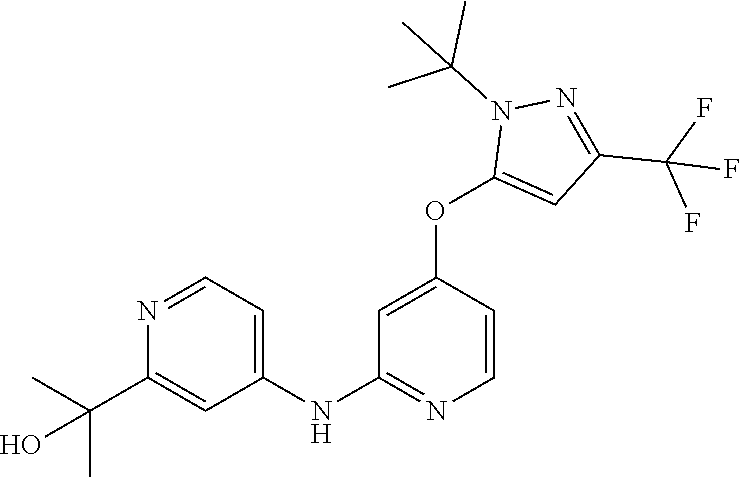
C1(NC2=NC=CC(OC3=CC(C(F)(F)F)=NN3C(C)(C)C)=C2)=CC=NC(C(C)(C)O)=C1
